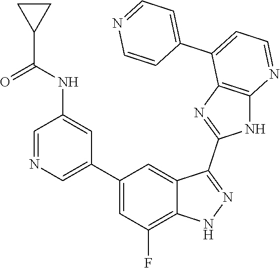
C1=NC=C(C2=CC(F)=C3C(=C2)C(C2=NC4=C(N2)N=CC=C4C2=CC=NC=C2)=NN3)C=C1NC(C1CC1)=O
